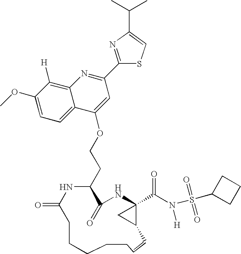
C1(OC)=CC=C2C(=C1[H])N=C(C1=NC(C(C)C)=CS1)C=C2OCCC1C(=O)NC2(C(N(S(C3CCC3)(=O)=O)[H])=O)C(C2)C=CCCCCCC(=O)N1
